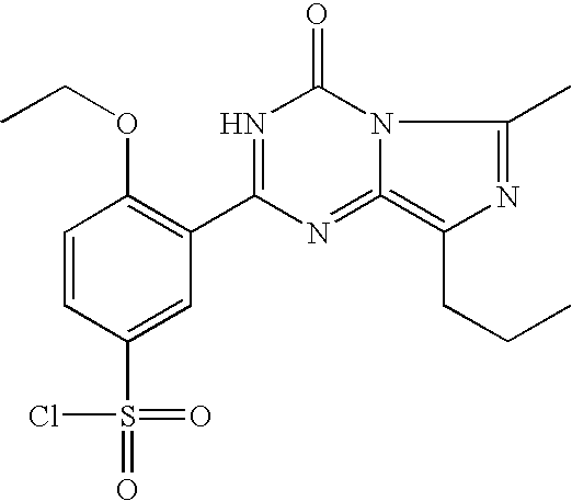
C1=CC(S(=O)(=O)Cl)=CC(C2=NC(=O)N3C(=N2)=C(CCC)N=C3C)=C1OCC
